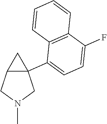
C12C(C3=CC=C(F)C4=C3C=CC=C4)(CN(C)C1)C2
